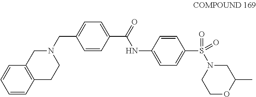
C1=C(CN2CC3=C(CC2)C=CC=C3)C=CC(C(=O)NC2=CC=C(S(=O)(N3CCOC(C)C3)=O)C=C2)=C1
